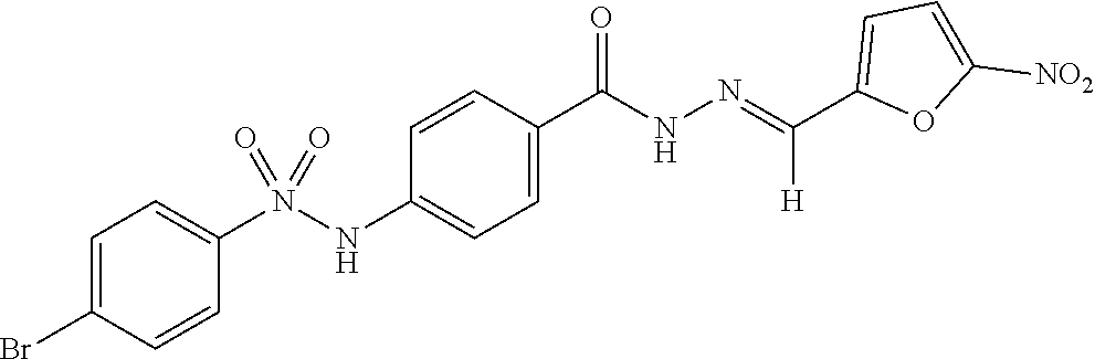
C1=C(N(NC2=CC=C(C(=O)NN=C(C3=CC=C([NO2])O3)[H])C=C2)(=O)=O)C=CC(Br)=C1
